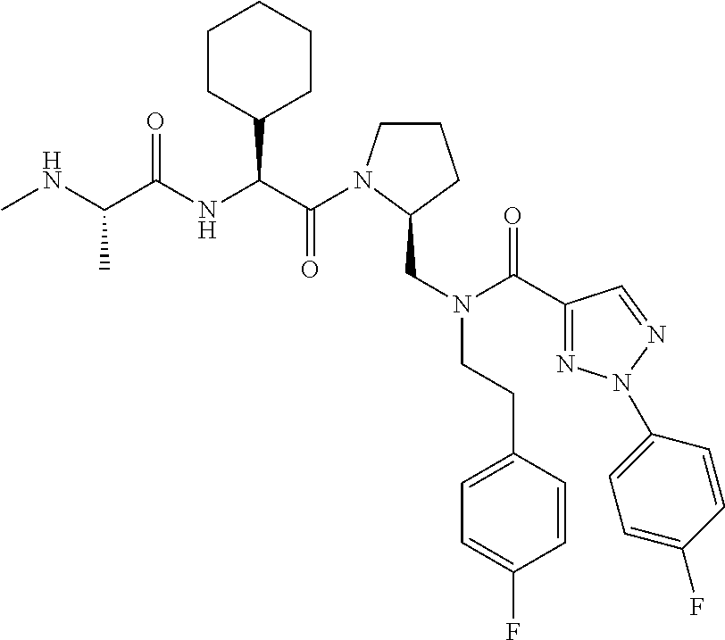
C(=O)(C(C1CCCCC1)NC(=O)C(C)NC)N1CCCC1CN(CCC1=CC=C(F)C=C1)C(=O)C1=NN(C2=CC=C(F)C=C2)N=C1
